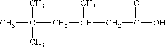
CC(C)(C)CC(C)CC(O)=O
